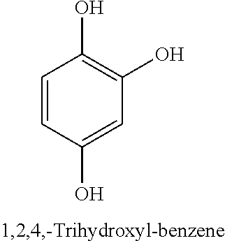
C1=CC(O)=CC(O)=C1O
